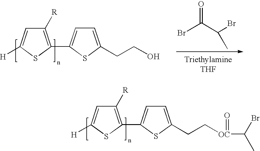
C1([R])=C(C2=CC=C(CCO)S2)SC([H])=C1.BrC(C(Br)C)=O.C1([R])=C(C2=CC=C(CC[OC](=O)C(Br)C)S2)SC([H])=C1
